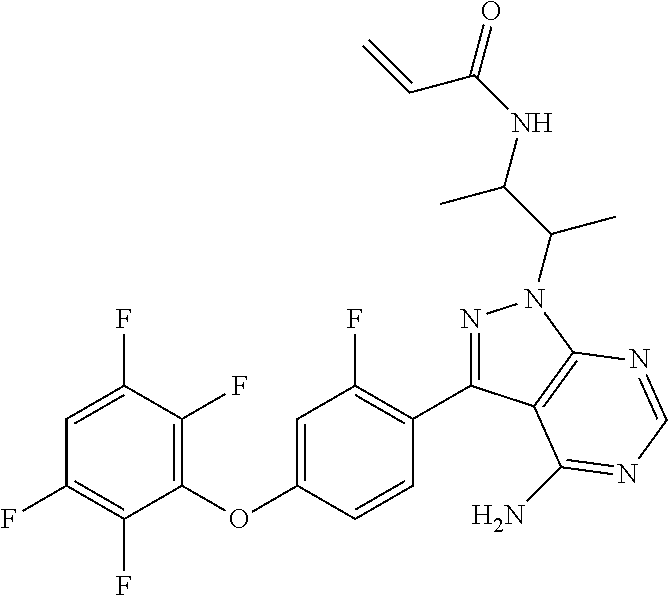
C1=C(F)C(F)=C(OC2=CC(F)=C(C3=NN(C(C(NC(=O)C=C)C)C)C4=C3C(N)=NC=N4)C=C2)C(F)=C1F
